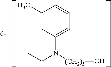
C1=C(N([(CH2)3]O)CC)C=C(C)C=C1
